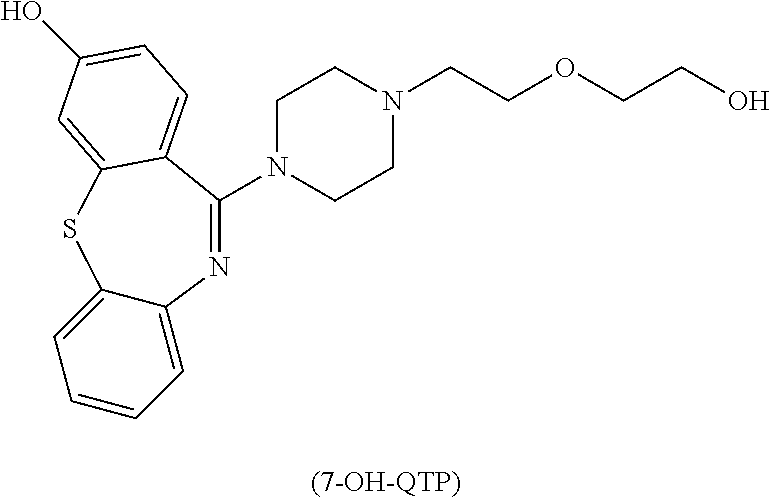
C1=CC=C2C(=C1)SC1=CC(O)=CC=C1C(N1CCN(CCOCCO)CC1)=N2
